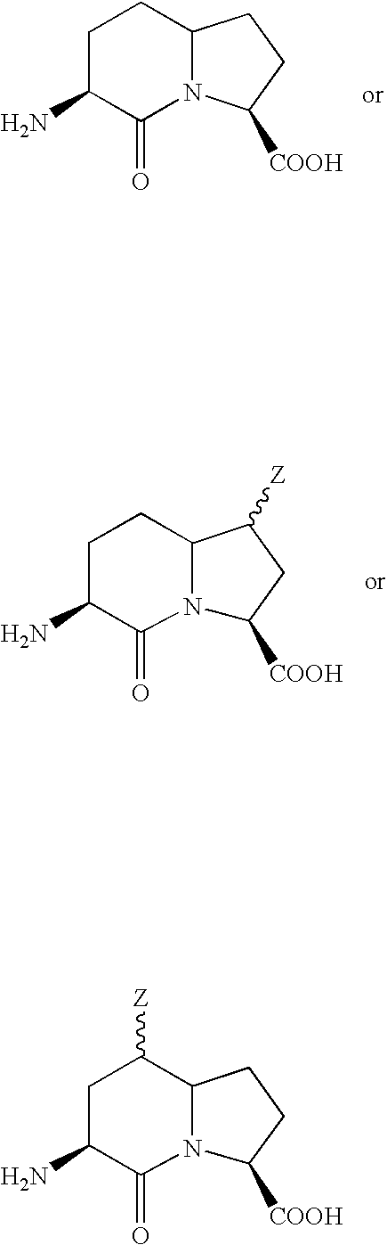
C1C(N)C(=O)N2C(C1)CCC2[COOH].C1C(N)C(=O)N2C(C1)C([Z])CC2[COOH].C1C(N)C(=O)N2C(C1[Z])CCC2[COOH]
